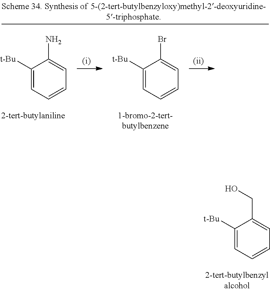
C1([t-Bu])=CC=CC=C1N.C1([t-Bu])=CC=CC=C1Br.C1([t-Bu])=CC=CC=C1CO
